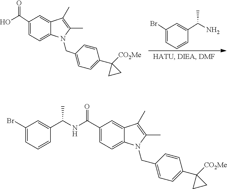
C1(C(O)=O)=CC=C2C(=C1)C(C)=C(C)N2CC1=CC=C(C2([CO2Me])CC2)C=C1.C1(Br)=CC=CC(C(N)C)=C1.C1(C(NC(C2=CC(Br)=CC=C2)C)=O)=CC=C2C(=C1)C(C)=C(C)N2CC1=CC=C(C2([CO2Me])CC2)C=C1
